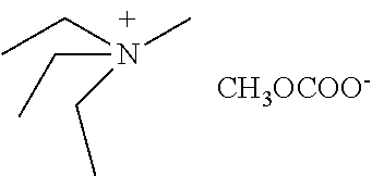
C(N(CC)(C)CC)C.[CH3OCOO-]
